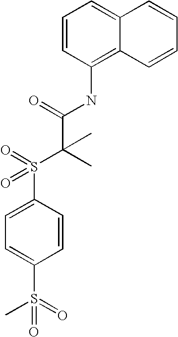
C1=C(S(=O)(C(C)(C(=O)NC2=C3C(=CC=C2)C=CC=C3)C)=O)C=CC(S(=O)(C)=O)=C1
